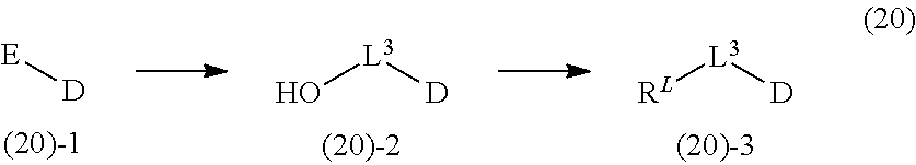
[E][D].O[L3][D].[RL][L3][D]
